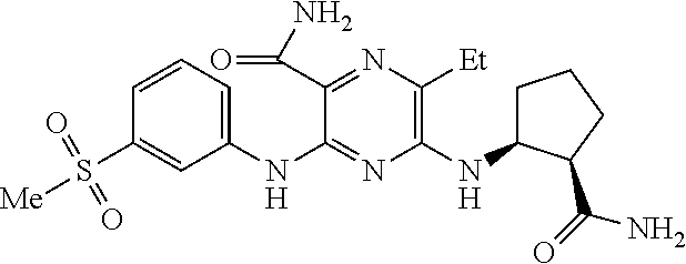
C1(NC2=NC(NC3CCCC3C(N)=O)=C([Et])N=C2C(N)=O)=CC=CC(S([Me])(=O)=O)=C1
